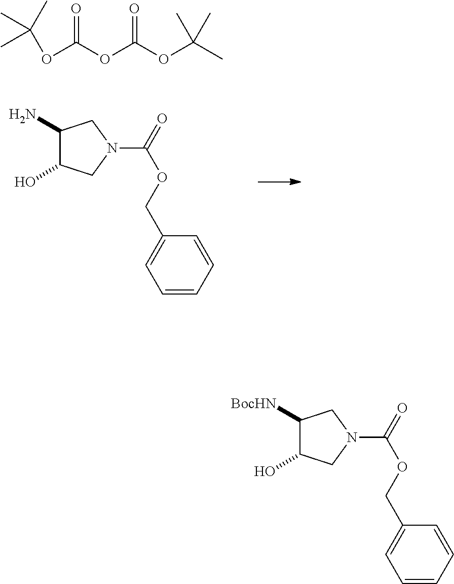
O(C(OC(OC(C)(C)C)=O)=O)C(C)(C)C.C1(N)C(O)CN(C(OCC2=CC=CC=C2)=O)C1.C1([BocHN])C(O)CN(C(OCC2=CC=CC=C2)=O)C1
